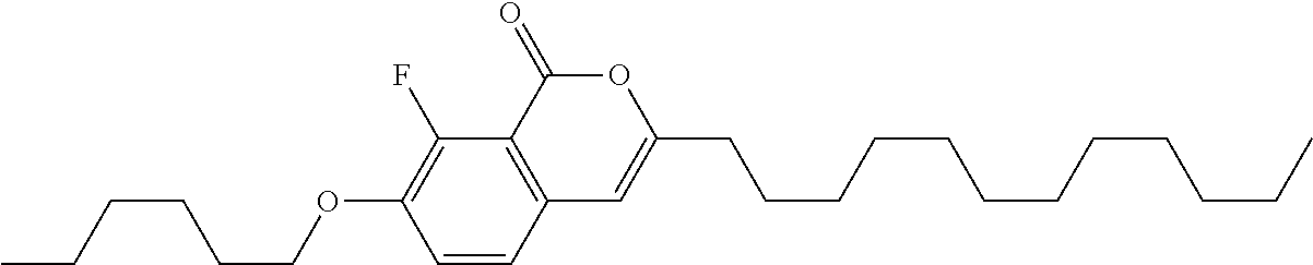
C1=CC2=C(C(F)=C1OCCCCCC)C(=O)OC(CCCCCCCCCCCC)=C2
